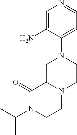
C1(N2CC3N(CC2)CCN(C(C)C)C3=O)=CC=NC=C1N
